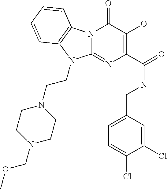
N12C(=NC(C(=O)NCC3=CC=C(Cl)C(Cl)=C3)=C(O)C1=O)N(CCN1CCN(COC)CC1)C1=C2C=CC=C1
